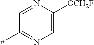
C1=NC([OCH2F])=CN=C1[#]
